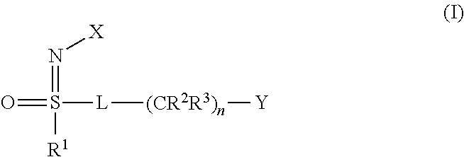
O=S(=N[X])([R1])[L][(CR2R3)n][Y]
